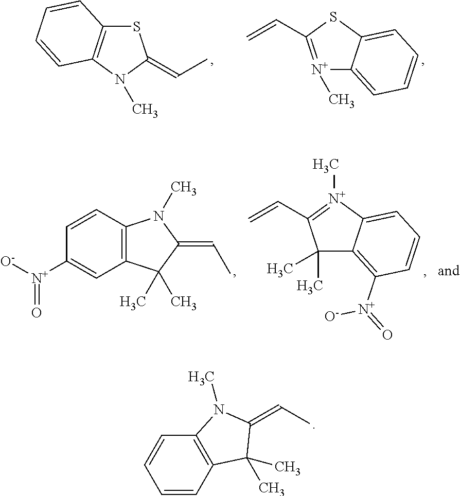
S1C2=C(N(C)C1=CC)C=CC=C2.[N+]1(C)=C(C=C)SC2=CC=CC=C12.C1(C)(C)C2=C([N+](=O)[O-])C=CC=C2[N+](C)=C1C=C.C12=C(C=CC([N+]([O-])=O)=C1)N(C)C(=CC)C2(C)C.C1=CC2=C(C=C1)N(C)C(=CC)C2(C)C
